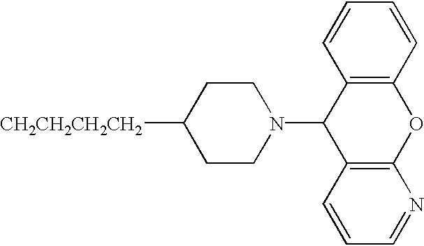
C1CN(C2C3=C(OC4=C2C=CC=C4)N=CC=C3)CCC1[CH2CH2CH2CH2]
